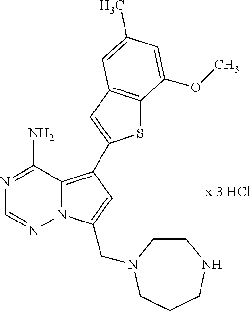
S1C2=C(C=C1C1=C3N(N=CN=C3N)C(CN3CCNCCC3)=C1)C=C(C)C=C2OC
